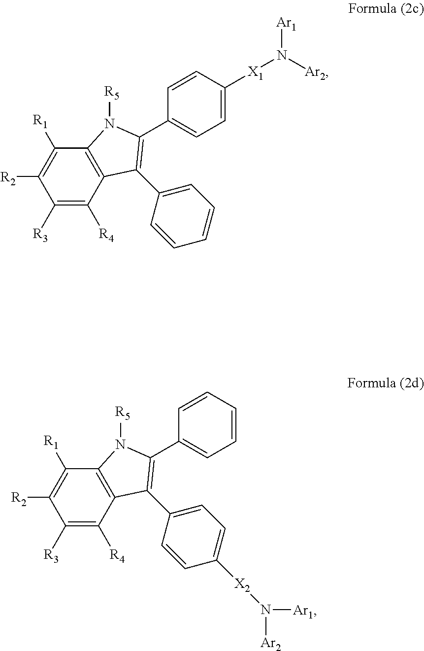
C1([R3])=C([R4])C2=C(C([R1])=C1[R2])N([R5])C(C1=CC=C([X1]N([Ar2])[Ar1])C=C1)=C2C1=CC=CC=C1.C1([R3])=C([R4])C2=C(C([R1])=C1[R2])N([R5])C(C1=CC=CC=C1)=C2C1=CC=C([X2]N([Ar1])[Ar2])C=C1
